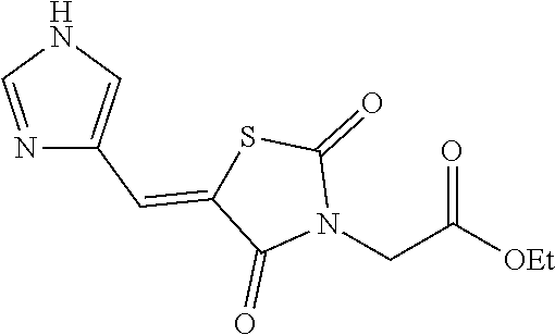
[OEt]C(CN1C(=O)SC(=CC2=CNC=N2)C1=O)=O
